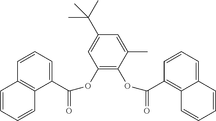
C1(OC(=O)C2=CC=CC3=C2C=CC=C3)=C(OC(=O)C2=C3C(=CC=C2)C=CC=C3)C(C)=CC(C(C)(C)C)=C1
